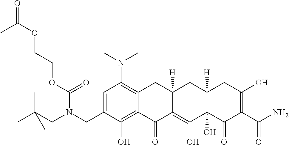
C1=C(CN(CC(C)(C)C)C(=O)OCCOC(=O)C)C(O)=C2C(=C1N(C)C)CC1([H])C(=C(O)C3(O)C([H])(C1)CC(O)=C(C(N)=O)C3=O)C2=O
